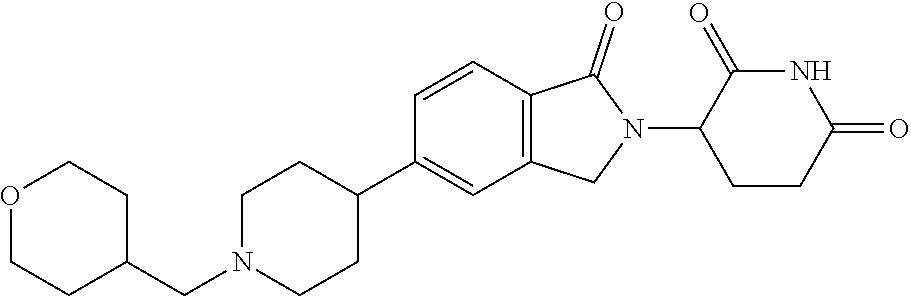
C1N(CC2CCOCC2)CCC(C2=CC3=C(C=C2)C(=O)N(C2CCC(=O)NC2=O)C3)C1
